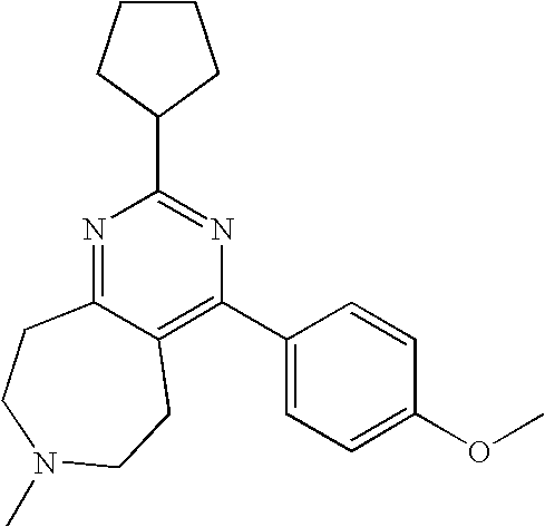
N1=C2C(=C(C3=CC=C(OC)C=C3)N=C1C1CCCC1)CCN(C)CC2
